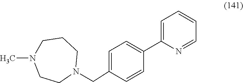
C1=C(CN2CCCN(C)CC2)C=CC(C2=CC=CC=N2)=C1
